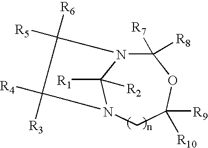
C1([R7])([R8])N2C([R2])([R1])N(CC([R9])([R10])O1)C([R4])([R3])C2([R5])[R6]
